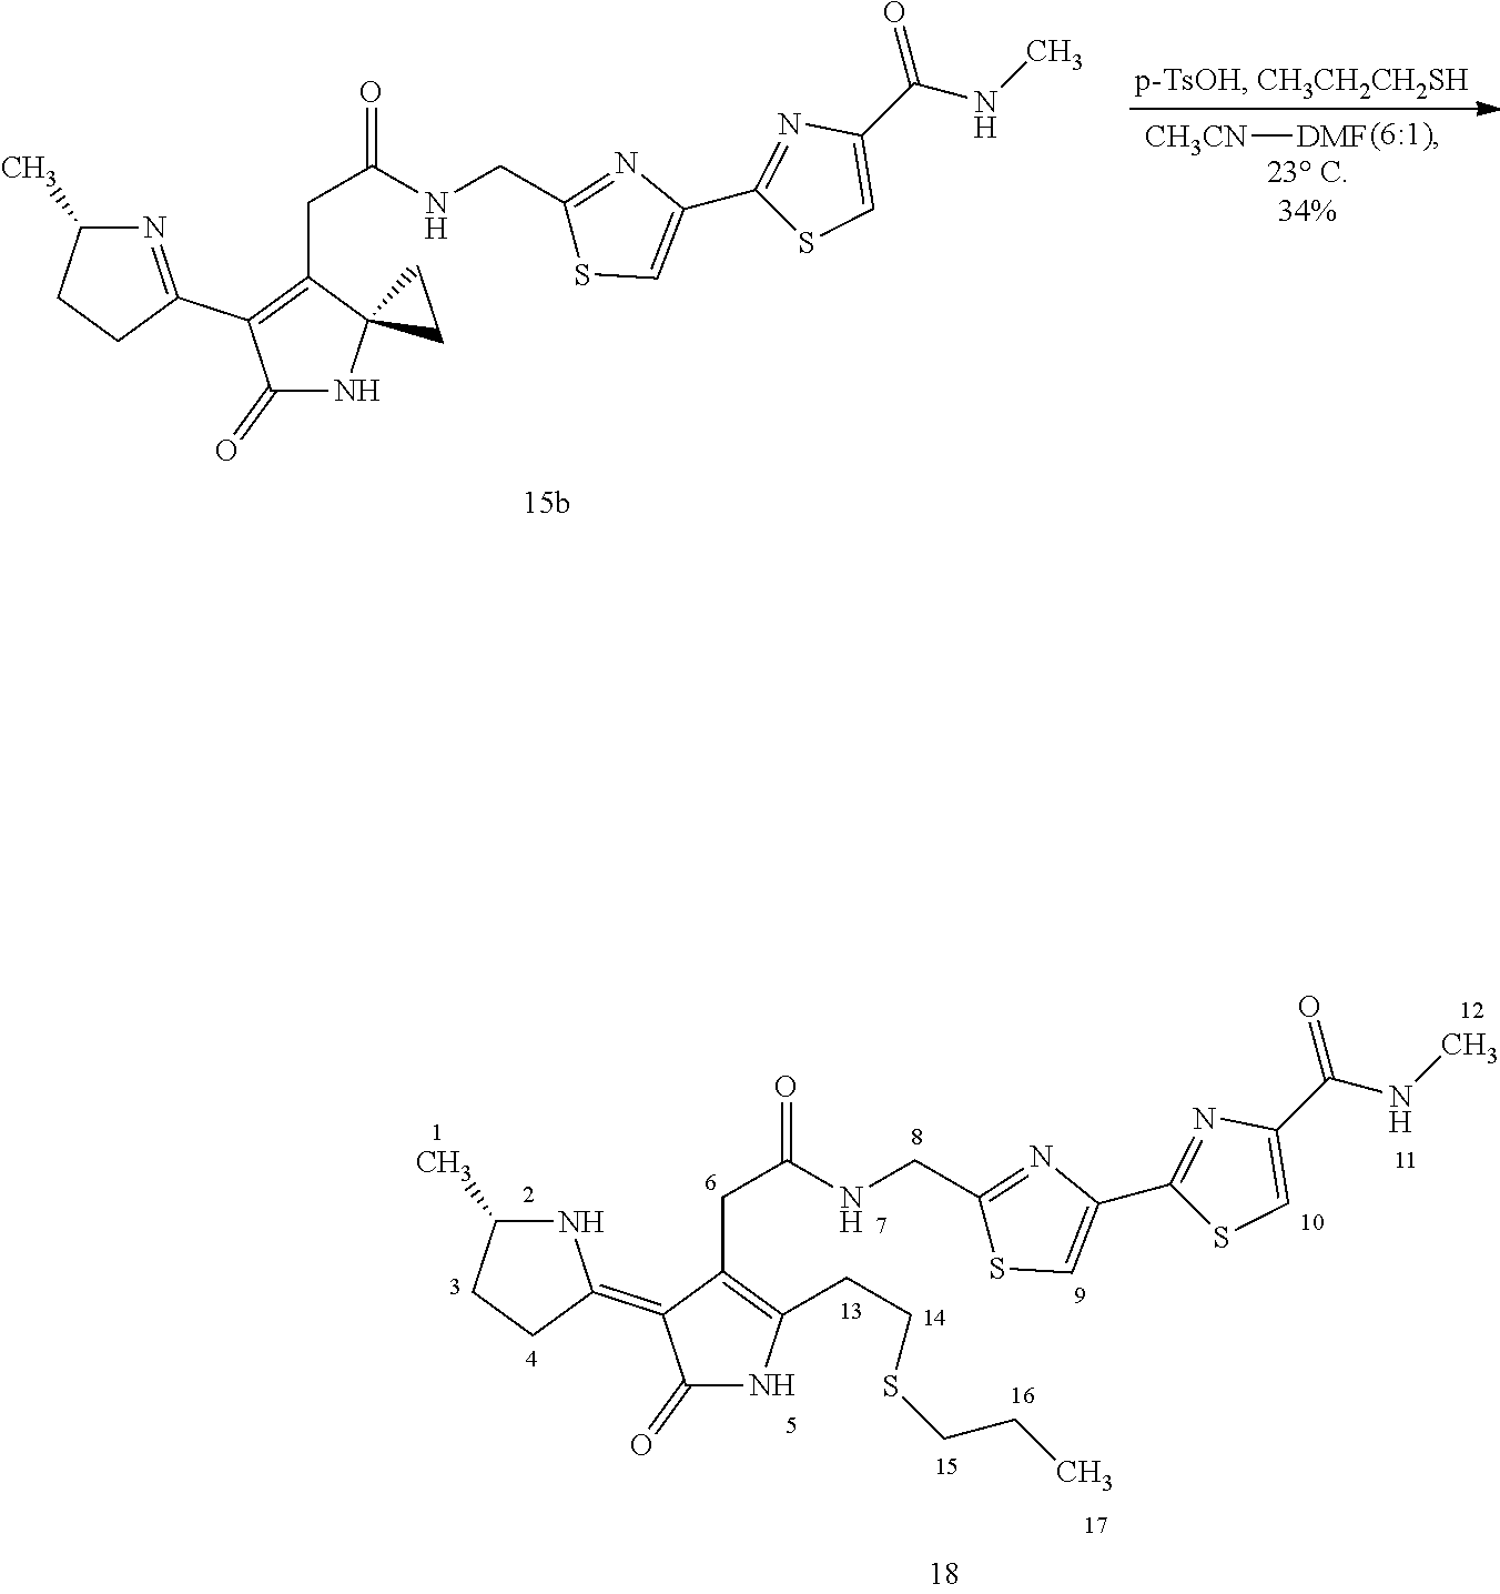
N1C(C)CCC1=C1C(=O)NC(CCSCCC)=C1CC(=O)NCC1=NC(C2=NC(C(NC)=O)=CS2)=CS1.[CH3CN][DMF].N1=C(C2=C(CC(=O)NCC3=NC(C4=NC(C(NC)=O)=CS4)=CS3)C3(NC2=O)CC3)CCC1C
